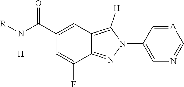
C1(C(N([R])[H])=O)=CC2=C([H])N(C3=CN=C[A]=C3)N=C2C(F)=C1
